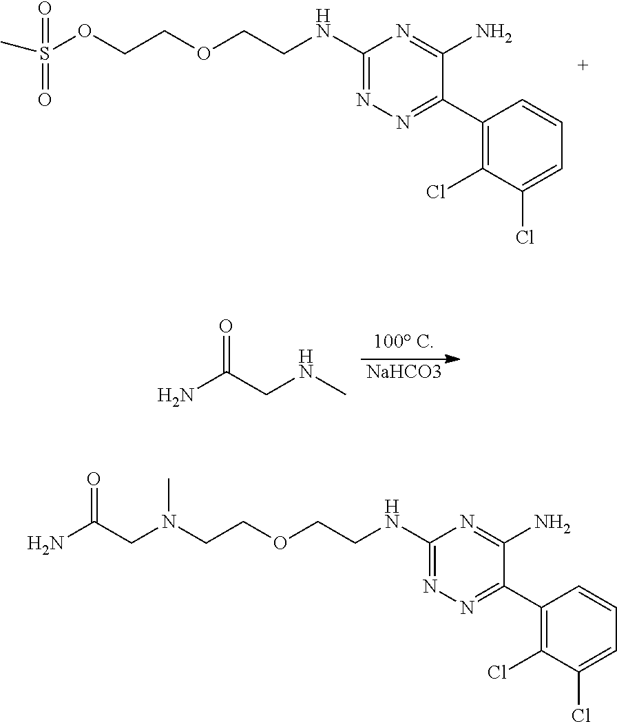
S(OCCOCCNC1=NN=C(C2=C(Cl)C(Cl)=CC=C2)C(N)=N1)(=O)(=O)C.[NaHCO3].NC(CNC)=O.C(N(CCOCCNC1=NN=C(C2=C(Cl)C(Cl)=CC=C2)C(N)=N1)C)C(N)=O
